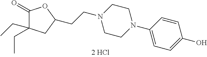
C(CN1CCN(C2=CC=C(O)C=C2)CC1)C1CC(CC)(CC)C(=O)O1
